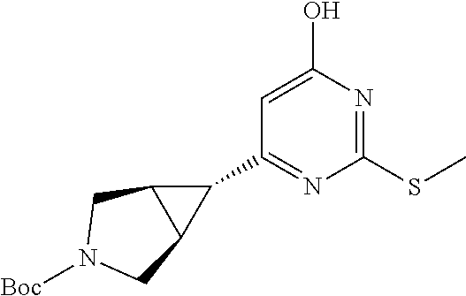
C1(C2=NC(SC)=NC(O)=C2)C2C1CN([Boc])C2
